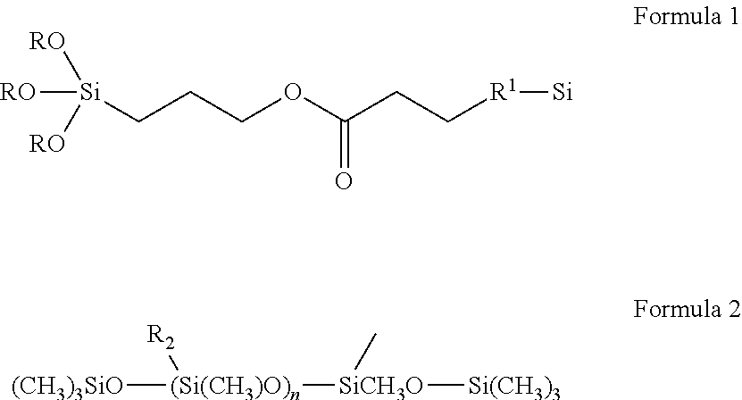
[Si](CCCOC(CC[R1][Si])=O)([RO])([RO])[RO].[(CH3)3SiO][(Si(CH3)O)n]([R2])[SiCH3O]([Si(CH3)3])C
